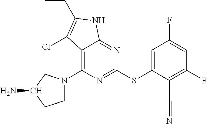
C1(SC2=CC(F)=CC(F)=C2C#N)=NC(N2CCC(N)C2)=C2C(=N1)NC(CC)=C2Cl
